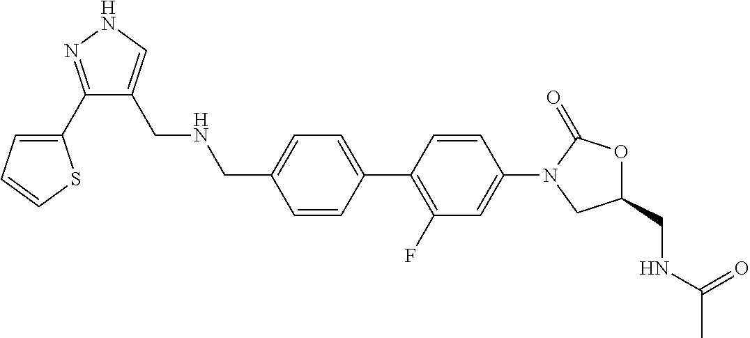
C(C1=CC=C(C2=C(F)C=C(N3CC(CNC(C)=O)OC3=O)C=C2)C=C1)NCC1=CNN=C1C1=CC=CS1
